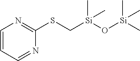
C1=CC=NC(SC[Si](O[Si](C)(C)C)(C)C)=N1
